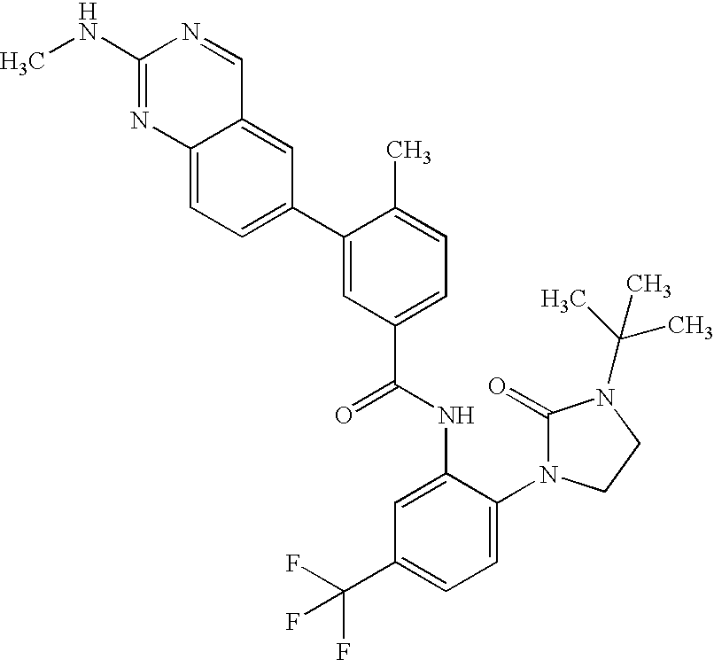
C12=CC=C(C3=CC(C(NC4=CC(C(F)(F)F)=CC=C4N4C(=O)N(C(C)(C)C)CC4)=O)=CC=C3C)C=C1C=NC(NC)=N2
